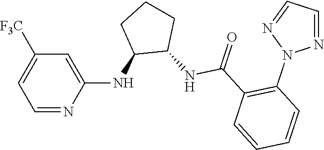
C1=C(NC2C(NC(C3=C(N4N=CC=N4)C=CC=C3)=O)CCC2)N=CC=C1[F3C]
